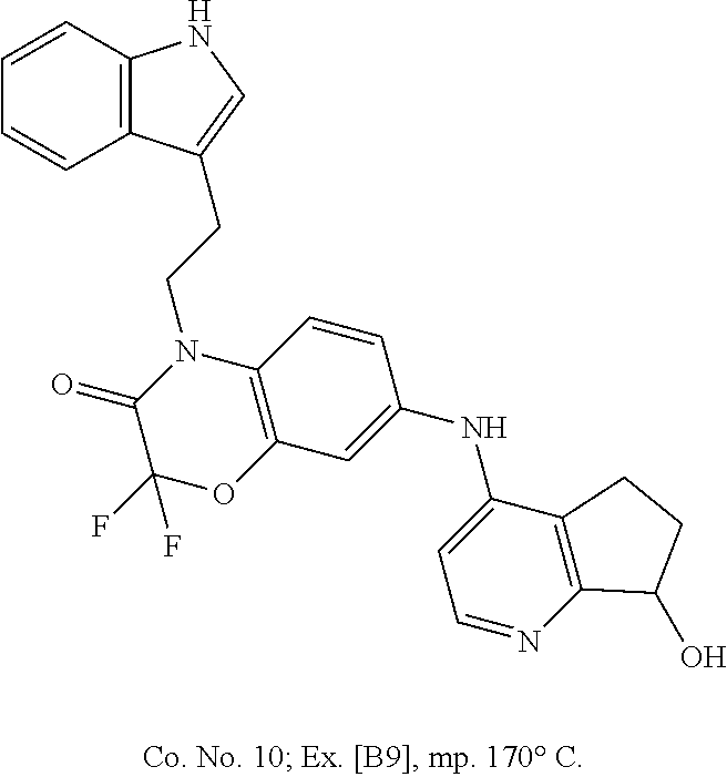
C1=CC2=C(C=C1)C(CCN1C(=O)C(F)(F)OC3=C1C=CC(NC1=CC=NC4=C1CCC4O)=C3)=CN2
